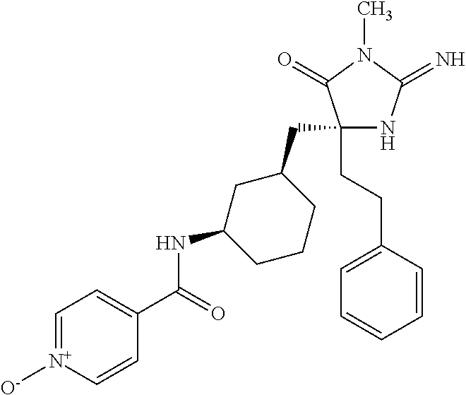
C1(CC2CC(NC(=O)C3=CC=[N+]([O-])C=C3)CCC2)(CCC2=CC=CC=C2)NC(=N)N(C)C1=O
